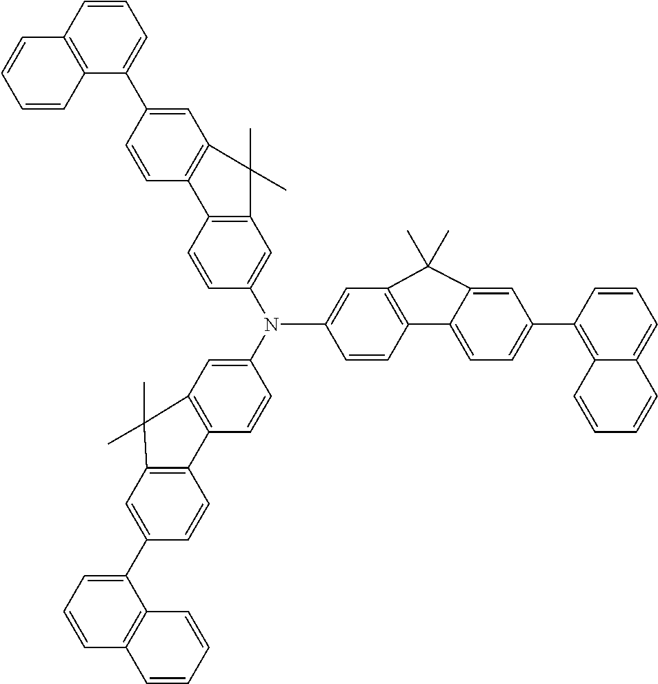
C1=CC2=C(C=C1N(C1=CC3=C(C=C1)C1=C(C=C(C4=CC=CC5=C4C=CC=C5)C=C1)C3(C)C)C1=CC3=C(C=C1)C1=C(C=C(C4=CC=CC5=C4C=CC=C5)C=C1)C3(C)C)C(C)(C)C1=CC(C3=C4C(=CC=C3)C=CC=C4)=CC=C21
